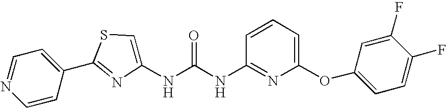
C1(C2=NC(NC(NC3=NC(OC4=CC=C(F)C(F)=C4)=CC=C3)=O)=CS2)=CC=NC=C1
